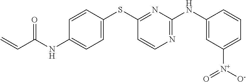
C1(NC(C=C)=O)=CC=C(SC2=NC(NC3=CC([N+](=O)[O-])=CC=C3)=NC=C2)C=C1
